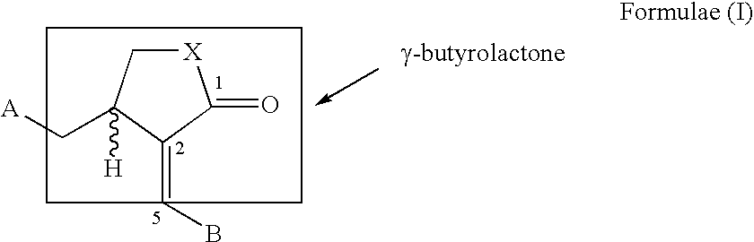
[X]1CC(C[A])([H])C(=CB)C1=O
